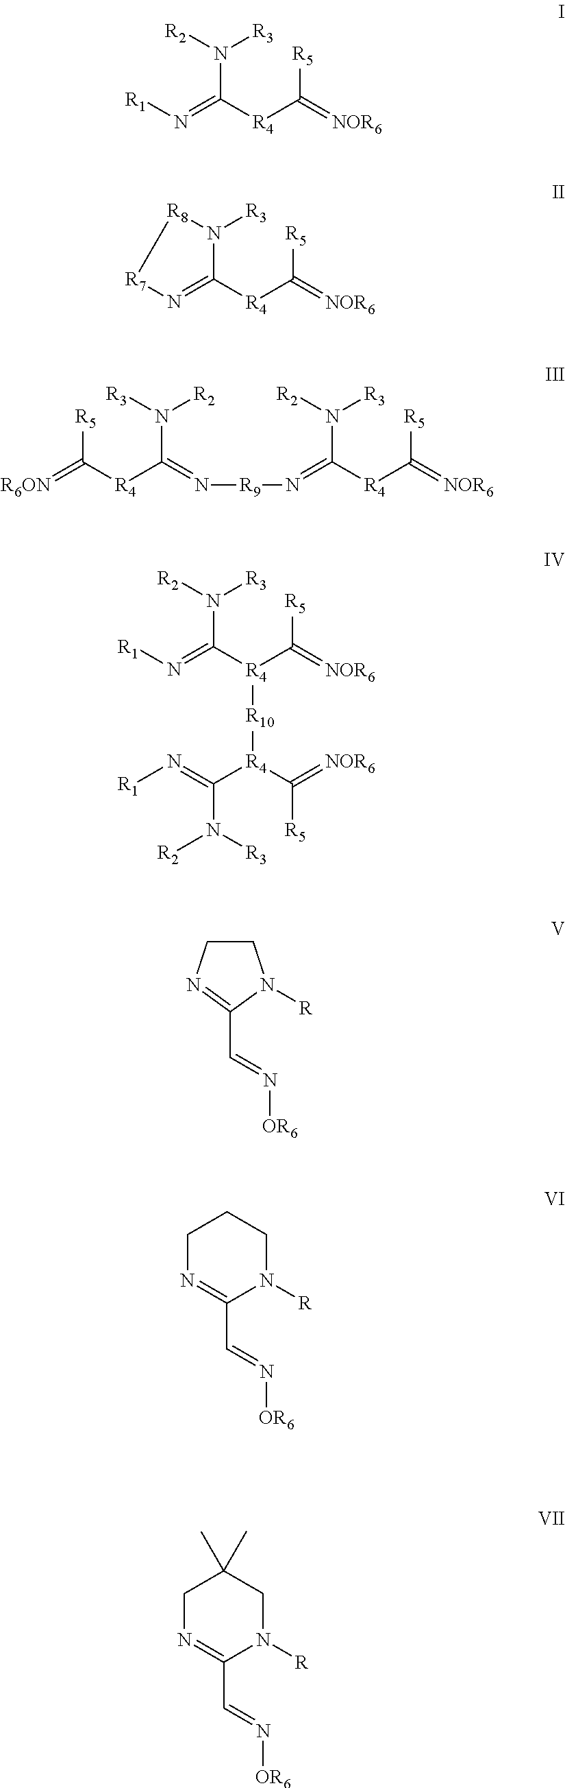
N(C([R4]C([R5])=[NOR6])=N[R1])([R3])[R2].N1([R3])C([R4]C([R5])=[NOR6])=N[R7][R8]1.N(C(=N[R9]N=C([R4]C([R5])=[NOR6])N([R2])[R3])[R4]C(=[R6ON])[R5])([R2])[R3].N(C([R4](C([R5])=[NOR6])[R10][R4](C(=N[R1])N([R3])[R2])C(=[NOR6])[R5])=N[R1])([R3])[R2].C1CN=C(C=N[OR6])N1[R].C1(C=N[OR6])=NCCCN1[R].C1(C=N[OR6])=NCC(C)(C)CN1[R]
